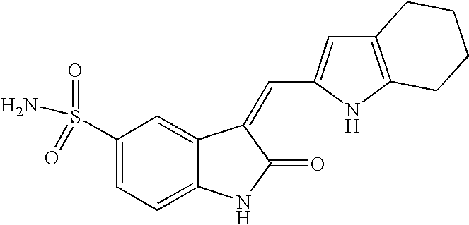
C1(S(N)(=O)=O)=CC=C2C(=C1)C(=CC1=CC3=C(N1)CCCC3)C(=O)N2
